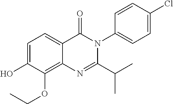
C1=C(O)C(OCC)=C2C(=C1)C(=O)N(C1=CC=C(Cl)C=C1)C(C(C)C)=N2
